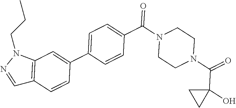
O=C(N1CCN(C(=O)C2=CC=C(C3=CC4=C(C=C3)C=NN4CCC)C=C2)CC1)C1(O)CC1
